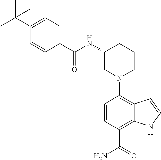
N1(C2=C3C(=C(C(=O)N)C=C2)NC=C3)CCCC(NC(C2=CC=C(C(C)(C)C)C=C2)=O)C1
